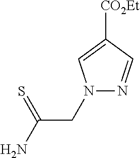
N1(CC(N)=S)N=CC([CO2Et])=C1
